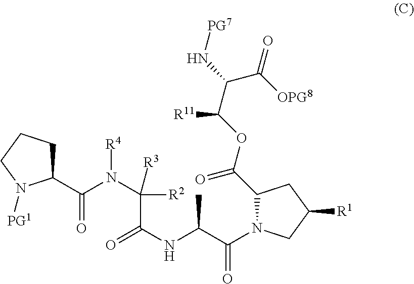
C1(C(N(C(C(NC(C(=O)N2C(C(OC(C(N[PG7])C([OPG8])=O)[R11])=O)CC([R1])C2)C)=O)([R2])[R3])[R4])=O)CCCN1[PG1]
